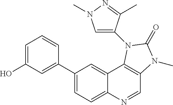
C1=C(O)C=C(C2=CC=C3C(=C2)C2=C(C=N3)N(C)C(=O)N2C2=CN(C)N=C2C)C=C1
